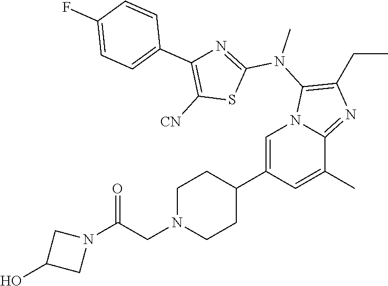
C1N(CC(N2CC(O)C2)=O)CCC(C2=CN3C(=NC(CC)=C3N(C)C3=NC(C4=CC=C(F)C=C4)=C([CN])S3)C(C)=C2)C1
